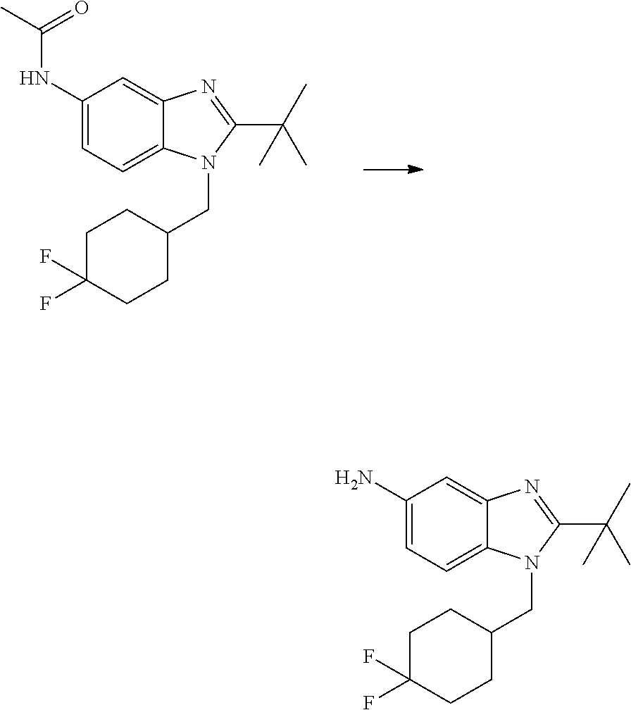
C1(NC(C)=O)=CC=C2C(=C1)N=C(C(C)(C)C)N2CC1CCC(F)(F)CC1.C1(N)=CC=C2C(=C1)N=C(C(C)(C)C)N2CC1CCC(F)(F)CC1
